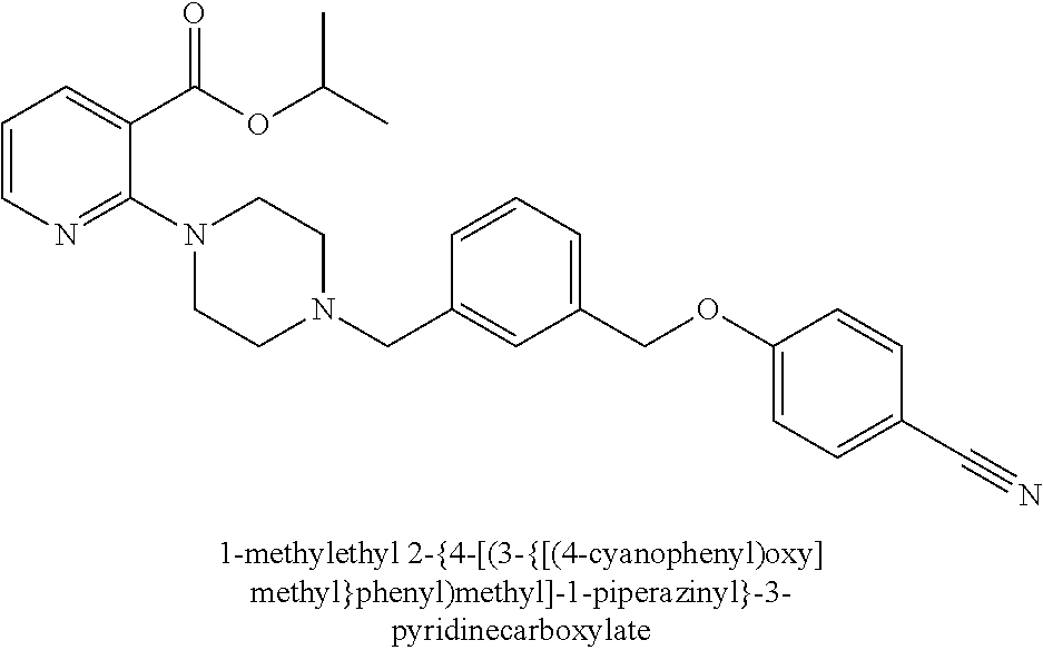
C1=CN=C(N2CCN(CC3=CC(COC4=CC=C(C#N)C=C4)=CC=C3)CC2)C(C(OC(C)C)=O)=C1
